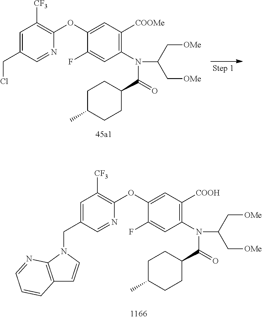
C1(N(C(C2CCC(C)CC2)=O)C(C[OMe])C[OMe])=C([COOMe])C=C(OC2=C([CF3])C=C(CCl)C=N2)C(F)=C1.C1(N(C(C2CCC(C)CC2)=O)C(C[OMe])C[OMe])=C([COOH])C=C(OC2=C([CF3])C=C(CN3C4=C(C=C3)C=CC=N4)C=N2)C(F)=C1
